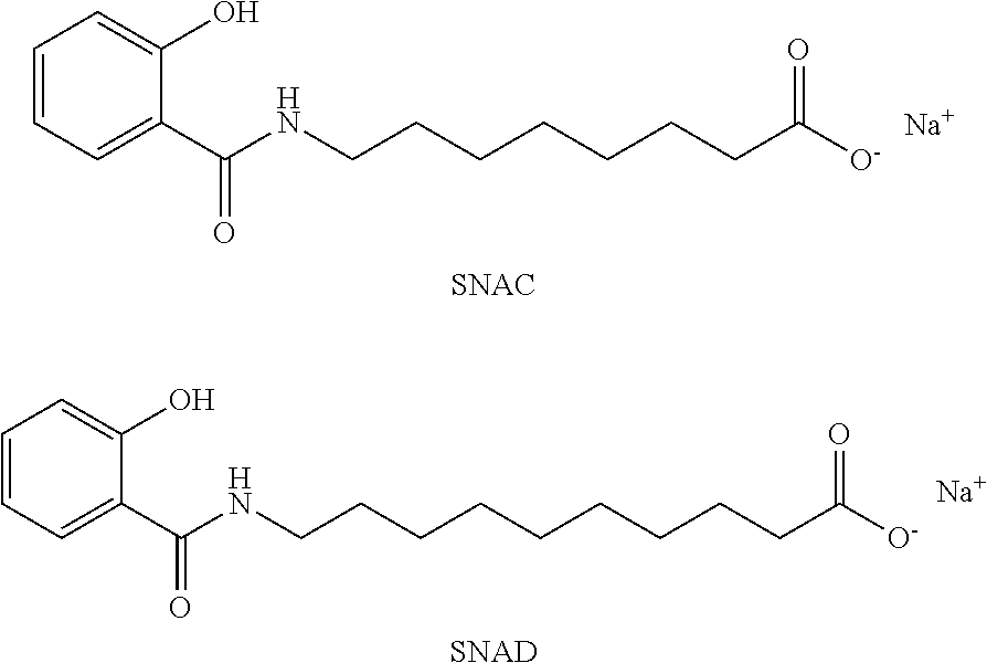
C1=CC=C(C(NCCCCCCCC([O-])=O)=O)C(O)=C1.[Na].C1=CC=C(C(NCCCCCCCCCC([O-])=O)=O)C(O)=C1.[Na].[SNAD]
